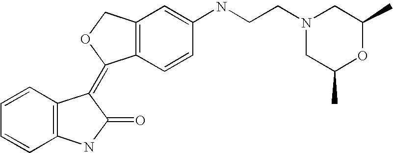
C12=C(C=C(NCCN3CC(C)OC(C)C3)C=C1)COC2=C1C2=C(C=CC=C2)NC1=O
